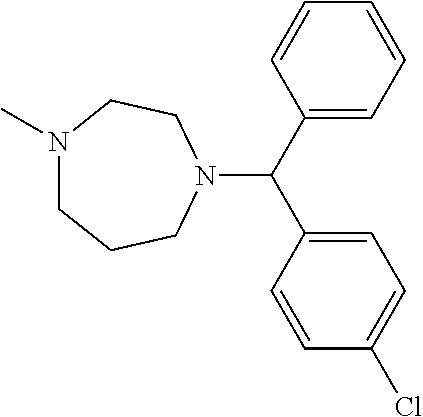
N1(C)CCCN(C(C2=CC=CC=C2)C2=CC=C(Cl)C=C2)CC1
